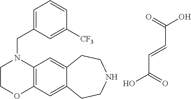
C12=C(C=C3C(=C1)CCNCC3)OCCN2CC1=CC=CC([CF3])=C1.C(C=CC(O)=O)(=O)O
